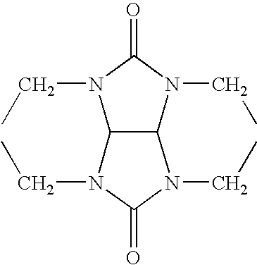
C12C(N(CC)C(=O)N1CC)N(CC)C(=O)N2CC
